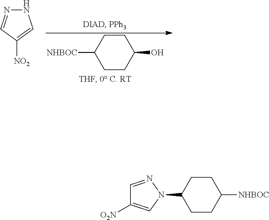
C1CC([NHBOC])CCC1O.N1N=CC([NO2])=C1.C1CC(N2N=CC([O2N])=C2)CCC1[NHBOC]
